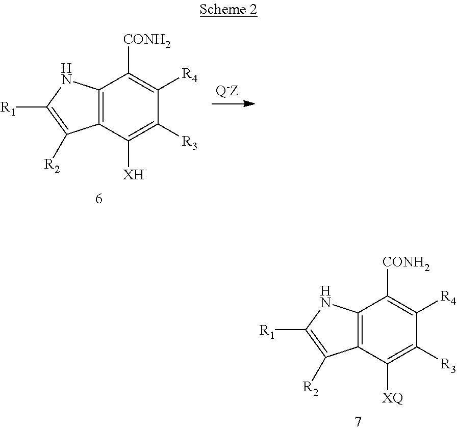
C12=C(C([XQ])=C([R3])C([R4])=C1[CONH2])C([R2])=C([R1])N2.C12=C(C([XH])=C([R3])C([R4])=C1[CONH2])C([R2])=C([R1])N2
